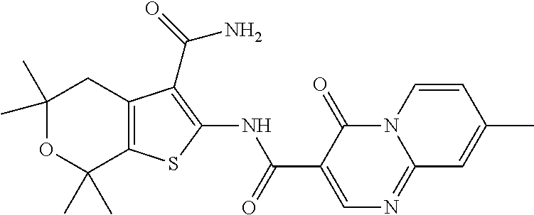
C1(C)(C)OC(C)(C)C2=C(C1)C(C(=O)N)=C(NC(C1=CN=C3N(C=CC(C)=C3)C1=O)=O)S2
